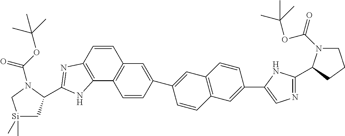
C1=CC2=C(C3=C1C=C(C1=CC4=C(C=C1)C=C(C1=CN=C(C5N(C(=O)OC(C)(C)C)CCC5)N1)C=C4)C=C3)NC(C1C[Si](C)(C)CN1C(OC(C)(C)C)=O)=N2
